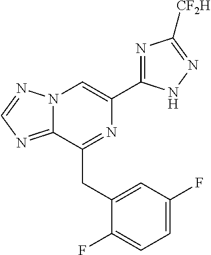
N12C(=NC=N1)C(CC1=CC(F)=CC=C1F)=NC(C1=NC([CF2H])=NN1)=C2
